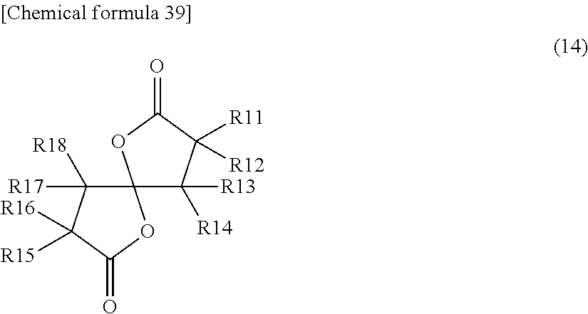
C1([R13])([R14])C([R11])([R12])C(=O)OC12OC(=O)C([R16])([R15])C2([R17])[R18]
